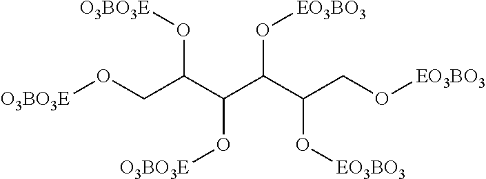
[O3BO3E]OCC(C(C(C(CO[EO3BO3])O[EO3BO3])O[EO3BO3])O[O3BO3E])O[O3BO3E]
